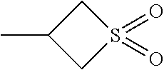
CC1CS(=O)(=O)C1
